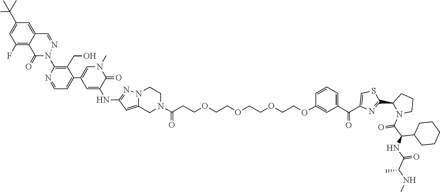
C1=C2N(N=C1NC1=CC(C3=CC=NC(N4N=CC5=CC(C(C)(C)C)=CC(F)=C5C4=O)=C3CO)=CN(C)C1=O)CCN(C(=O)CCOCCOCCOCCOC1=CC(C(=O)C3=CSC(C4N(C(=O)C(C5CCCCC5)NC(C(NC)C)=O)CCC4)=N3)=CC=C1)C2
